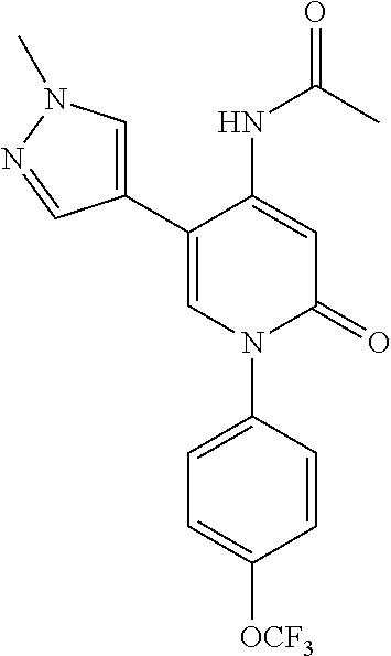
C1=C(NC(C)=O)C(C2=CN(C)N=C2)=CN(C2=CC=C([OCF3])C=C2)C1=O
